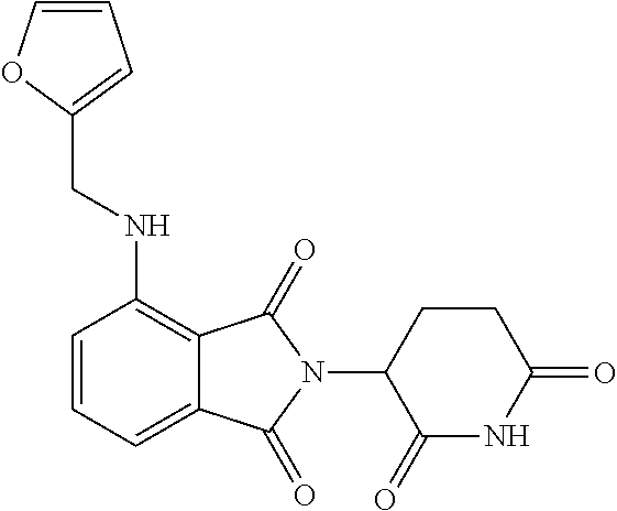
C1=CC=C2C(=C1NCC1=CC=CO1)C(=O)N(C1C(=O)NC(=O)CC1)C2=O
